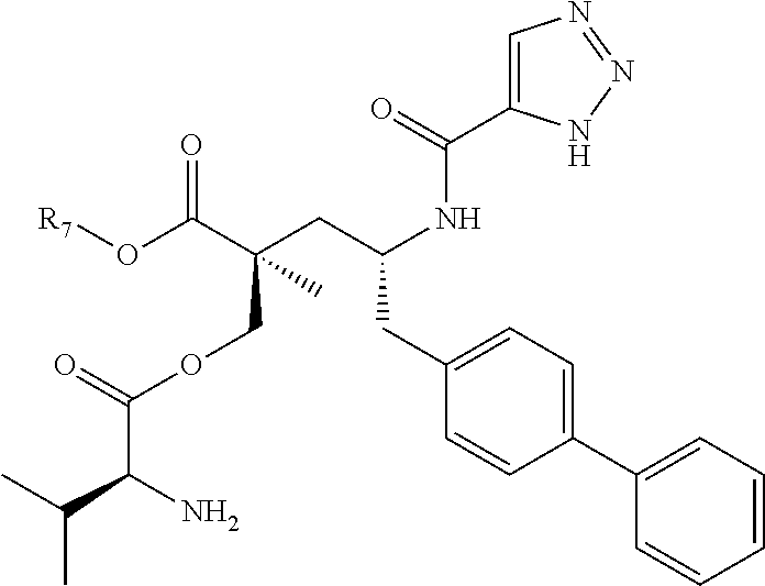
C1=CC=C(C2=CC=C(CC(CC(C(O[R7])=O)(COC(C(N)C(C)C)=O)C)NC(C3=CN=NN3)=O)C=C2)C=C1
